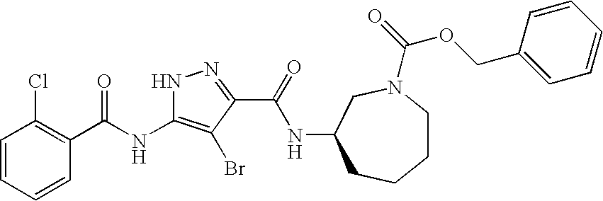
C1=CC=CC(C(NC2=C(Br)C(C(=O)NC3CCCCN(C(=O)OCC4=CC=CC=C4)C3)=NN2)=O)=C1Cl
